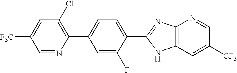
C1=NC(C2=CC=C(C3=NC4=C(N3)C=C([CF3])C=N4)C(F)=C2)=C(Cl)C=C1[F3C]
